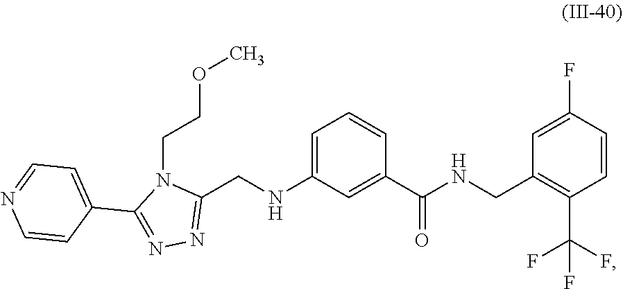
C1(CNC2=CC=CC(C(=O)NCC3=C(C(F)(F)F)C=CC(F)=C3)=C2)=NN=C(C2=CC=NC=C2)N1CCOC
